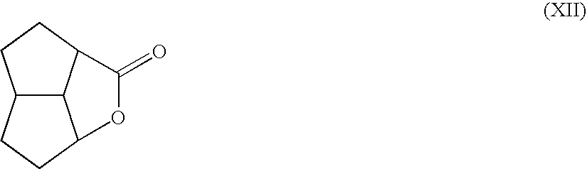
C12C3CCC1OC(=O)C2CC3
